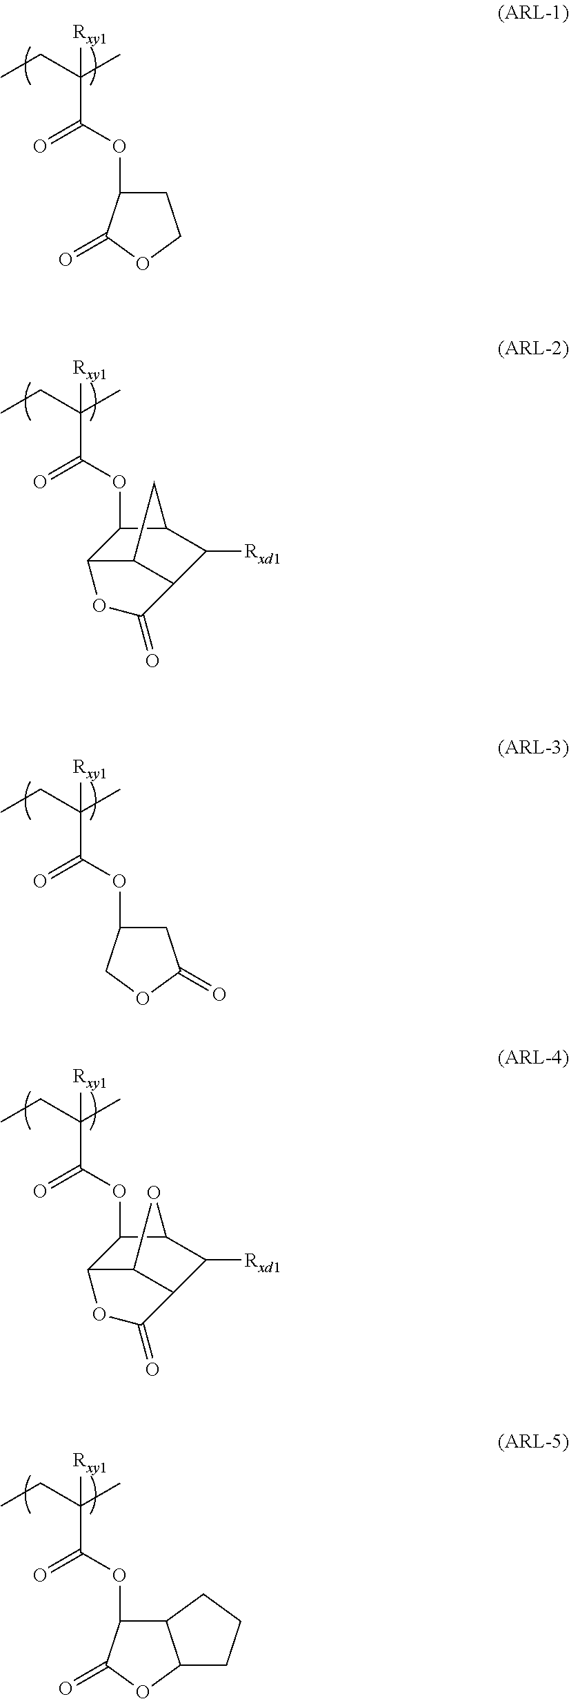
C1(OC(C(CC)(C)[Rxy1])=O)CCOC1=O.C1(OC(C(CC)(C)[Rxy1])=O)CC(=O)OC1.C1(OC(C(CC)(C)[Rxy1])=O)C2C(OC1=O)CCC2.O(C(C(CC)(C)[Rxy1])=O)C1C2C3C(C([Rxd1])C1C3)C(=O)O2.O(C(C(CC)(C)[Rxy1])=O)C1C2C3C(C([Rxd1])C1O3)C(=O)O2
